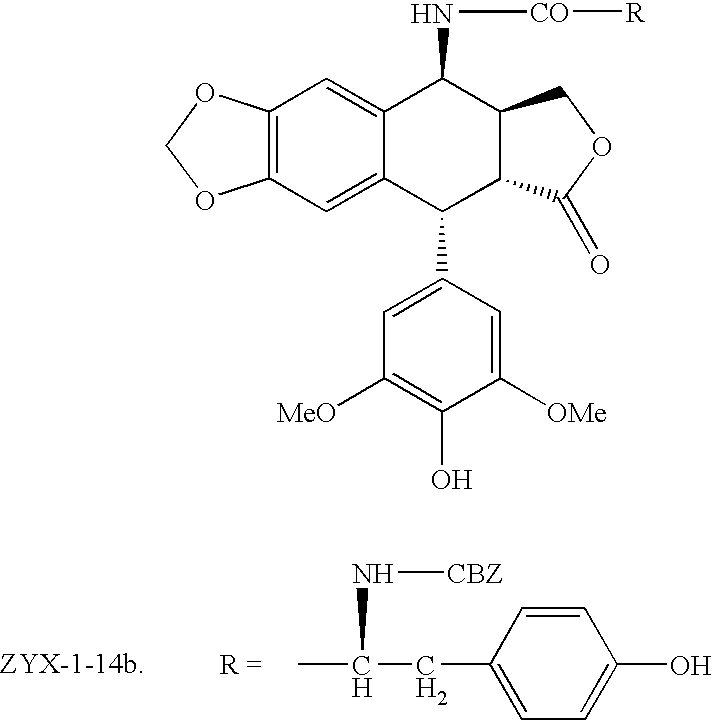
C12=C(C=C3C(=C1)C(N[CO][R])C1C(C3C3=CC([MeO])=C(O)C([OMe])=C3)C(=O)OC1)OCO2.CC(CC1=CC=C(O)C=C1)N[CBZ]
